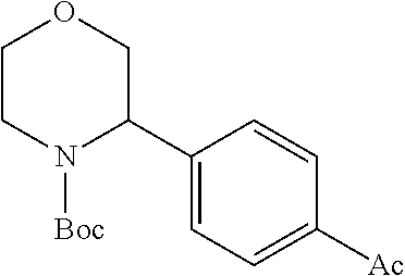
C1(C2N([Boc])CCOC2)=CC=C([Ac])C=C1
